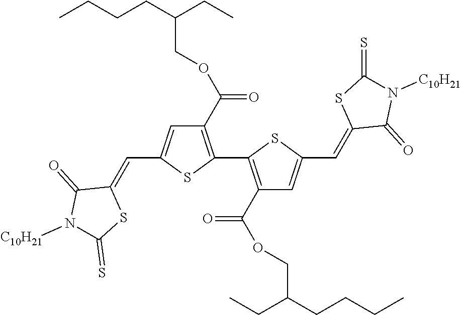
C1(C(OCC(CCCC)CC)=O)=C(C2=C(C(OCC(CCCC)CC)=O)C=C(C=C3C(=O)N([C10H21])C(=S)S3)S2)SC(C=C2C(=O)N([C10H21])C(=S)S2)=C1
